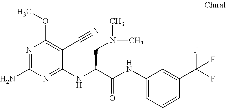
C1(NC(C(NC2=CC=CC(C(F)(F)F)=C2)=O)CN(C)C)=NC(N)=NC(OC)=C1C#N
